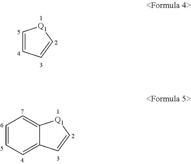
C1=C[Q1]C=C1.C1=CC=C2C(=C1)[Q1]C=C2
